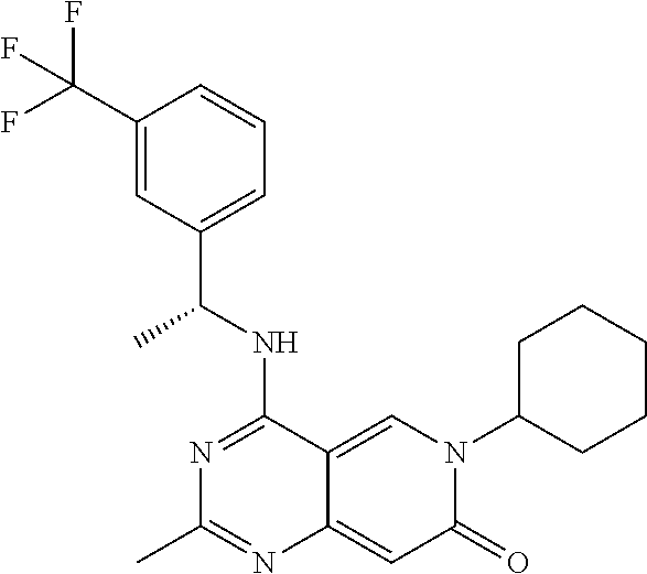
C1(C(F)(F)F)=CC(C(NC2=NC(C)=NC3=CC(=O)N(C4CCCCC4)C=C23)C)=CC=C1
